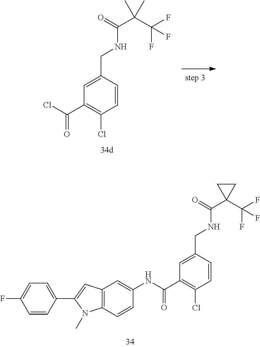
C12=C(C=CC(NC(C3=C(Cl)C=CC(CNC(C4(C(F)(F)F)CC4)=O)=C3)=O)=C1)N(C)C(C1=CC=C(F)C=C1)=C2.C(C(C(F)(F)F)(C)C)(=O)NCC1=CC(C(Cl)=O)=C(Cl)C=C1
